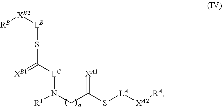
[R1]N(CC(S[LA][XA2][RA])=[XA1])[LC]C(S[LB][XB2][RB])=[XB1]
